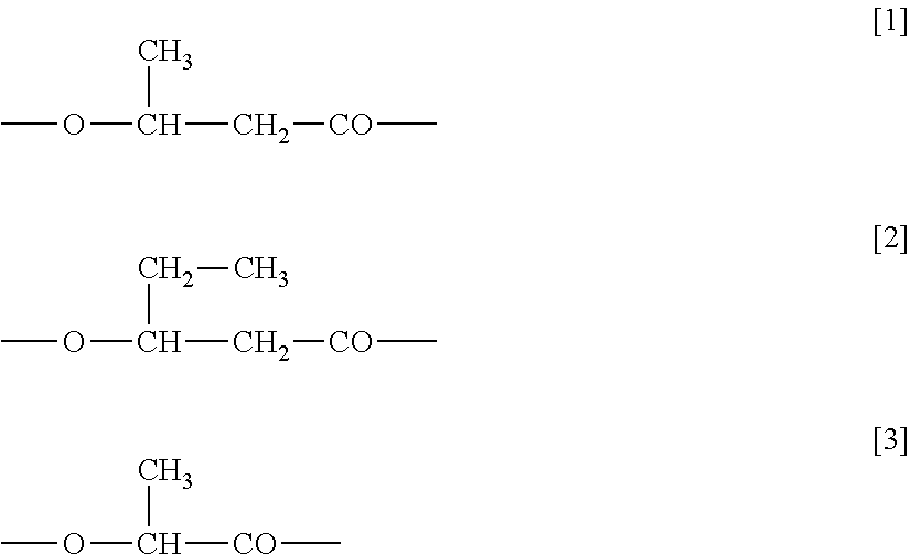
COC(C[CO]C)C.COC(C[CO]C)CC.COC([CO]C)C
